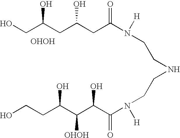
N(CCN(C(CC(CC(CO)O)O)=O)[H])CCN(C(=O)C(C(C(CCO)O)[OHOH])O)[H].[OHOH]
